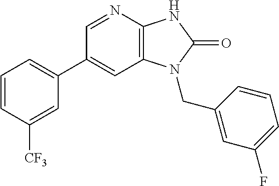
C1(C2=CC=CC([CF3])=C2)=CC2=C(N=C1)NC(=O)N2CC1=CC(F)=CC=C1
